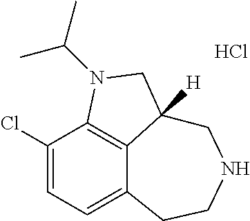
C1(Cl)=CC=C2C3=C1N(C(C)C)CC3([H])CNCC2.Cl
